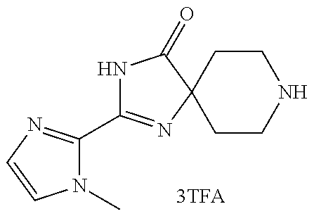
N1C(C2=NC=CN2C)=NC2(C1=O)CCNCC2
